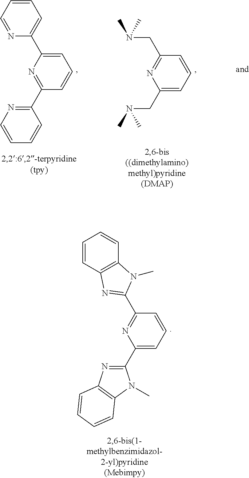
C1(C2=NC3=C(N2C)C=CC=C3)=CC=CC(C2=NC3=C(C=CC=C3)N2C)=N1.C1=CC=NC(C2=CC=CC(C3=NC=CC=C3)=N2)=C1.C1(CN(C)C)=CC=CC(CN(C)C)=N1
